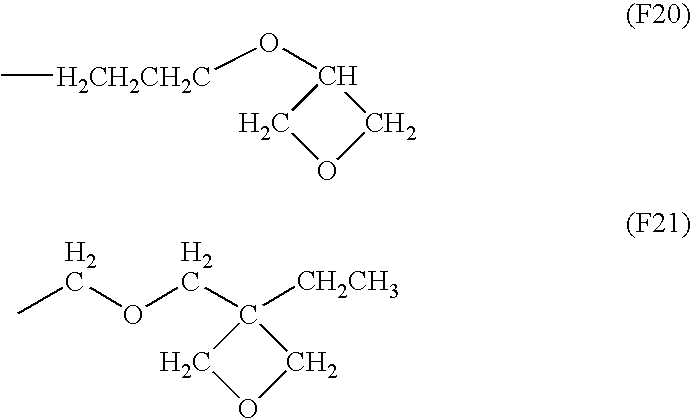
C1(O[H2CH2CH2C]C)COC1.C1(COCC)([CH2CH3])COC1
